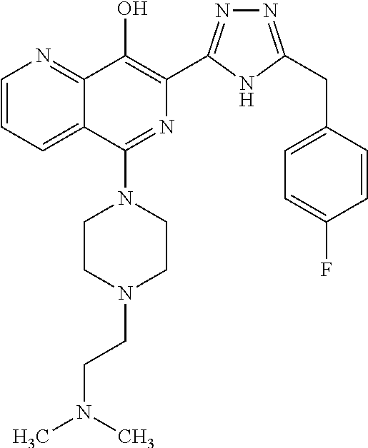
C1=CC=C2C(=N1)C(O)=C(C1=NN=C(CC3=CC=C(F)C=C3)N1)N=C2N1CCN(CCN(C)C)CC1
